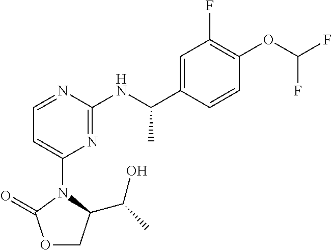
C1(F)=C(OC(F)F)C=CC(C(NC2=NC(N3C(C(C)O)COC3=O)=CC=N2)C)=C1
